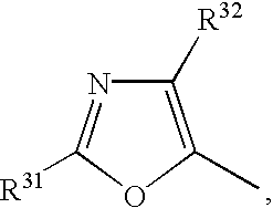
C1([R32])=C(C)OC([R31])=N1
